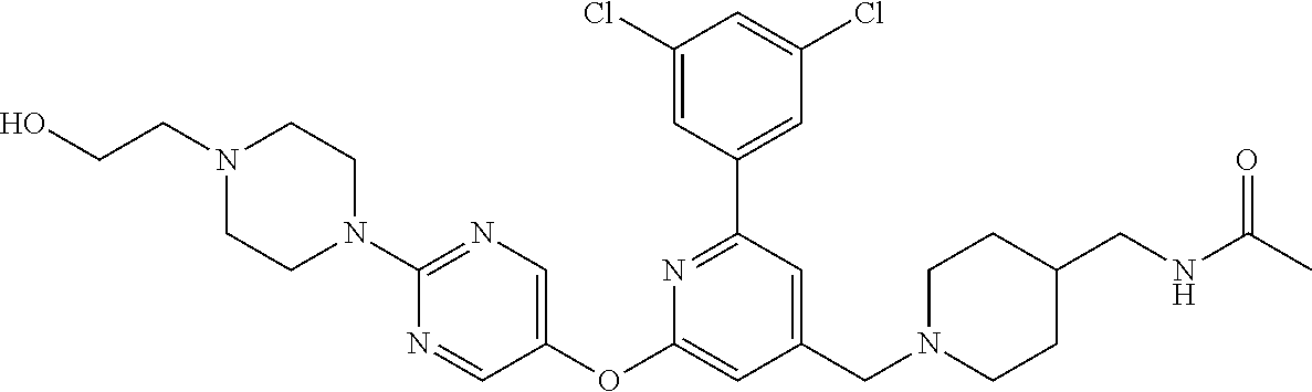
C1(Cl)=CC(C2=NC(OC3=CN=C(N4CCN(CCO)CC4)N=C3)=CC(CN3CCC(CNC(=O)C)CC3)=C2)=CC(Cl)=C1
